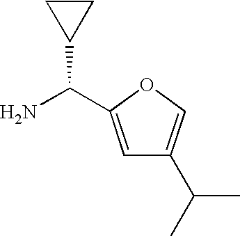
NC(C1=CC(C(C)C)=CO1)C1CC1
